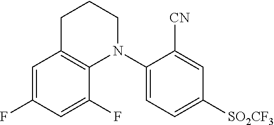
C1=C(F)C=C(F)C2=C1CCCN2C1=CC=C([SO2CF3])C=C1[CN]
